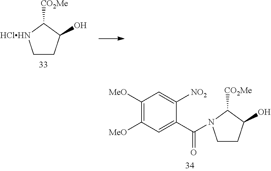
C1CC(O)C([CO2Me])[HClHN]1.C1CC(O)C([CO2Me])N1C(C1=CC([MeO])=C([MeO])C=C1[NO2])=O
